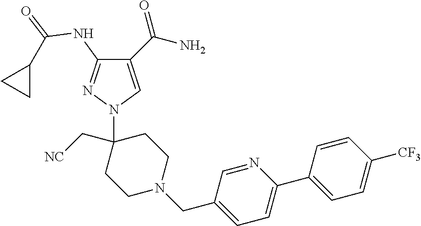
C1(C(N)=O)=CN(C2(C[NC])CCN(CC3=CC=C(C4=CC=C([CF3])C=C4)N=C3)CC2)N=C1NC(=O)C1CC1
